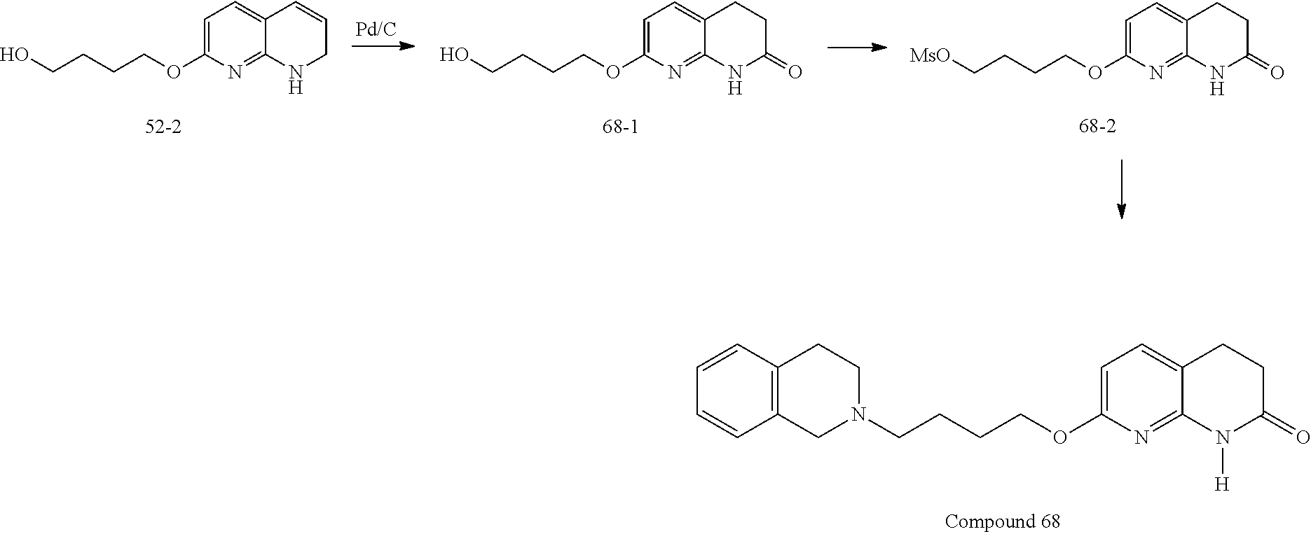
N1(CCCCOC2=CC=C3C(=N2)N([H])C(=O)CC3)CCC2=C(C1)C=CC=C2.C1=C(OCCCCO)N=C2C(=C1)C=CCN2.OCCCCOC1=CC=C2C(=N1)NC(=O)CC2.[MsO]CCCCOC1=CC=C2C(=N1)NC(=O)CC2
